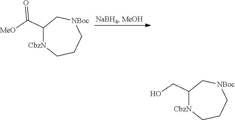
C1(C([MeO])=O)[CbzN]CCC[NBoc]C1.C1(CO)[CbzN]CCC[NBoc]C1
